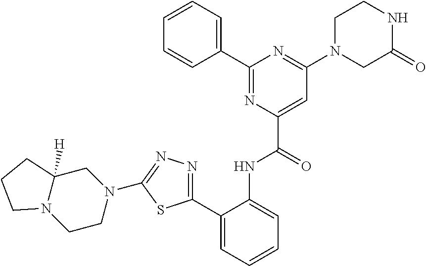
C1=CC=CC(C2=NC(C(=O)NC3=CC=CC=C3C3=NN=C(N4CC5([H])N(CC4)CCC5)S3)=CC(N3CC(=O)NCC3)=N2)=C1
